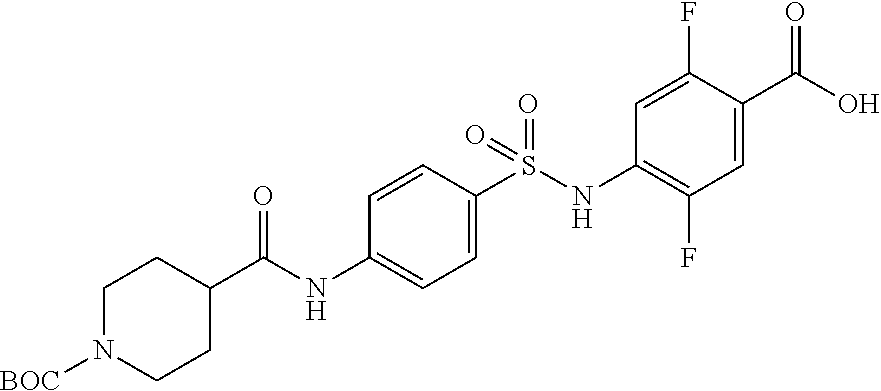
C1=CC(S(NC2=C(F)C=C(C(O)=O)C(F)=C2)(=O)=O)=CC=C1NC(C1CCN([BOC])CC1)=O
